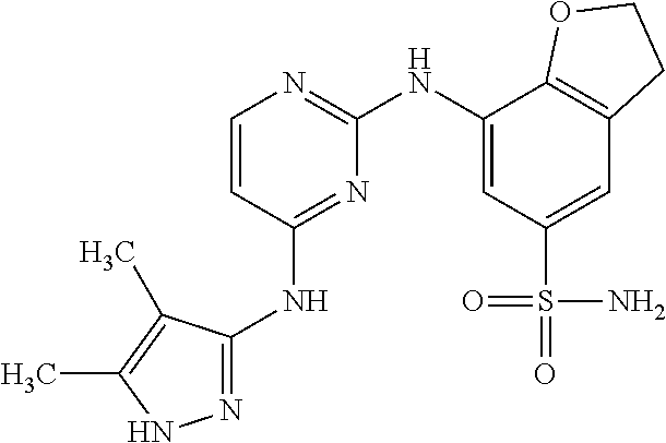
N1=C(NC2=NC(NC3=CC(S(=O)(N)=O)=CC4=C3OCC4)=NC=C2)C(C)=C(C)N1
